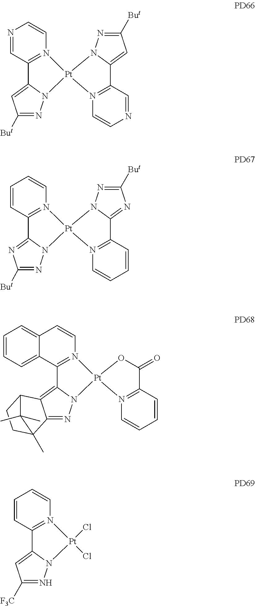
C1=NC=CN2=C1C1=CC([But])=NN1[Pt]21N2=C(C=NC=C2)C2=CC([But])=NN12.C1=CC=CN2=C1C1=NC([But])=NN1[Pt]21N2=C(C=CC=C2)C2=NC([But])=NN12.C12=CC=CC=C1C=CN1=C2C2=C3C(=NN2[Pt]12N1=C(C=CC=C1)C(=O)O2)C1(C)CCC3C1(C)C.C1=CC=CN2=C1C1=CC([F3C])=NN1[Pt]2(Cl)Cl
